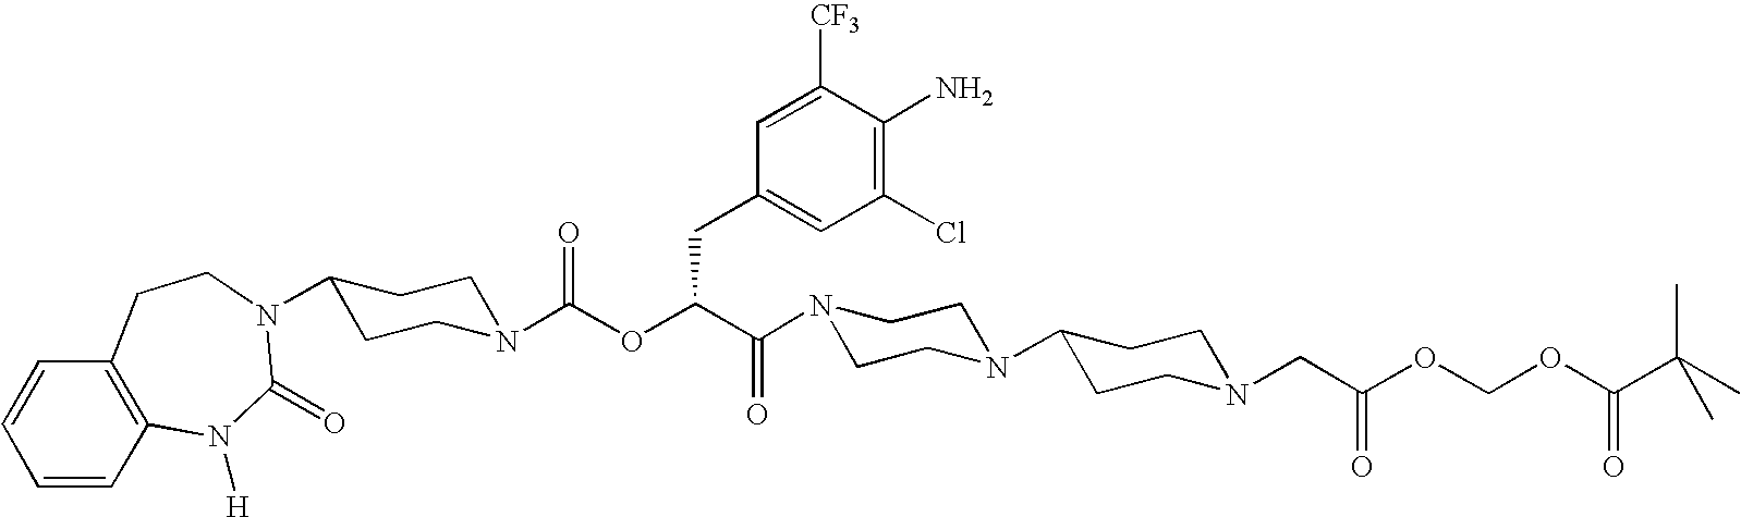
N1(C(C(OC(N2CCC(N3C(=O)N([H])C4=C(C=CC=C4)CC3)CC2)=O)CC2=CC(Cl)=C(N)C([CF3])=C2)=O)CCN(C2CCN(CC(OCOC(C(C)(C)C)=O)=O)CC2)CC1
